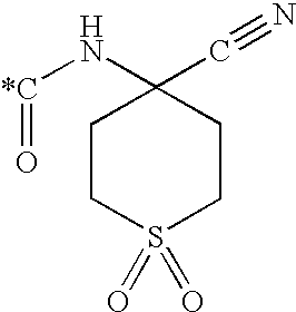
[*C](NC1(C#N)CCS(=O)(=O)CC1)=O
